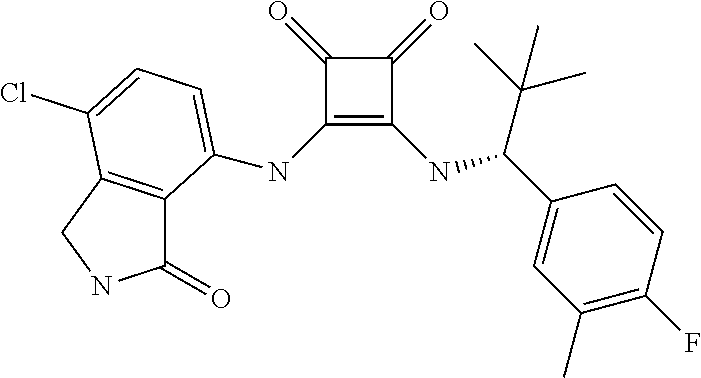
C1(=O)C(NC2=CC=C(Cl)C3=C2C(=O)NC3)=C(NC(C(C)(C)C)C2=CC(C)=C(F)C=C2)C1=O
